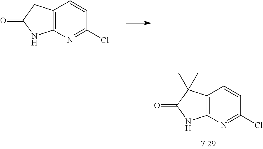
C12=C(N=C(Cl)C=C1)NC(=O)C2.C12=C(N=C(Cl)C=C1)NC(=O)C2(C)C
